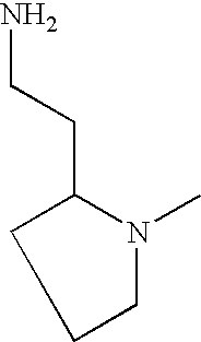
NCCC1N(C)CCC1
